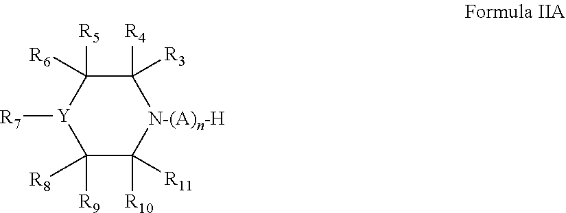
C1([R9])([R8])C([R10])([R11])[N-(A)n-H]C([R4])([R3])C([R5])([R6])[Y]1[R7]
